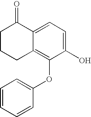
C12=C(OC3=CC=CC=C3)C(O)=CC=C1C(=O)CCC2
